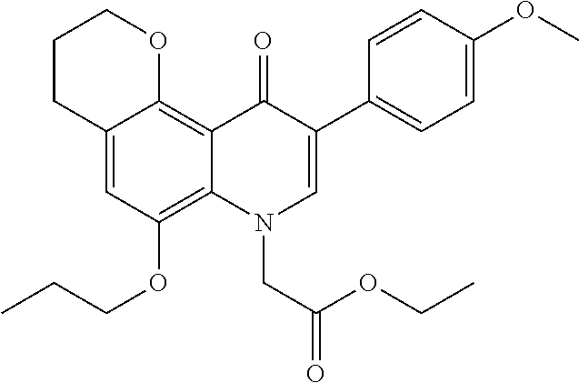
C12=CC(OCCC)=C3C(=C1OCCC2)C(=O)C(C1=CC=C(OC)C=C1)=CN3CC(OCC)=O
